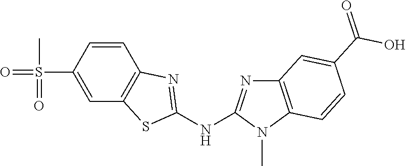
S(C1=CC2=C(C=C1)N=C(NC1=NC3=C(N1C)C=CC(C(O)=O)=C3)S2)(=O)(C)=O
